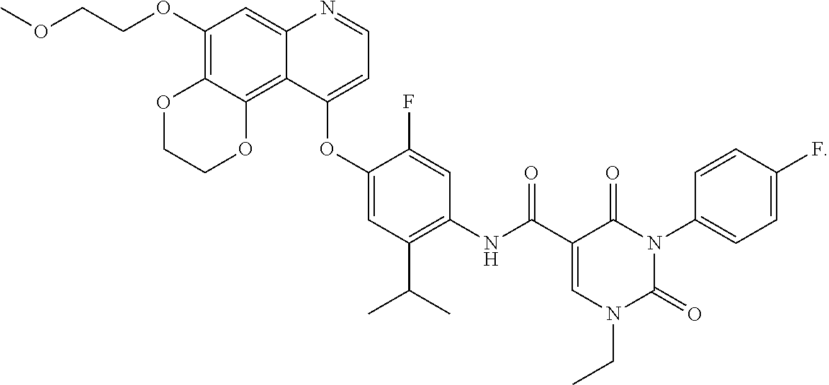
C1(OCCOC)=C2C(=C3C(=C1)N=CC=C3OC1=CC(C(C)C)=C(NC(C3=CN(CC)C(=O)N(C4=CC=C(F)C=C4)C3=O)=O)C=C1F)OCCO2
